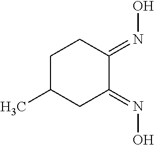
C1C(C)CC(=NO)C(=NO)C1
